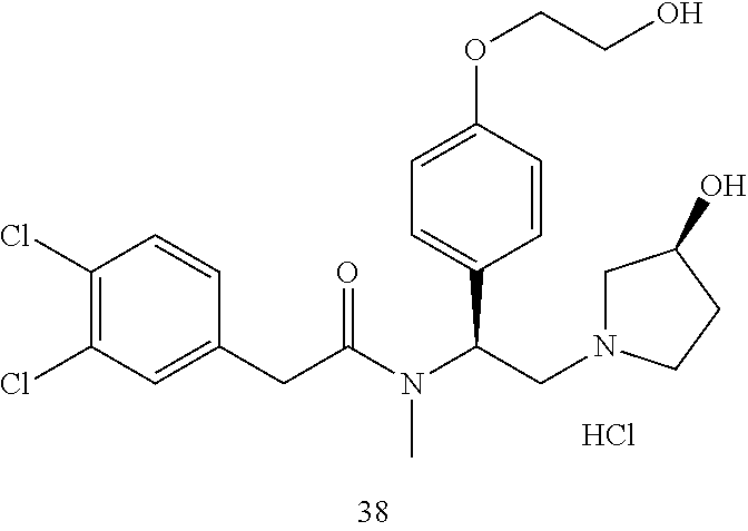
C1=C(OCCO)C=CC(C(CN2CC(O)CC2)N(C(CC2=CC(Cl)=C(Cl)C=C2)=O)C)=C1.Cl
